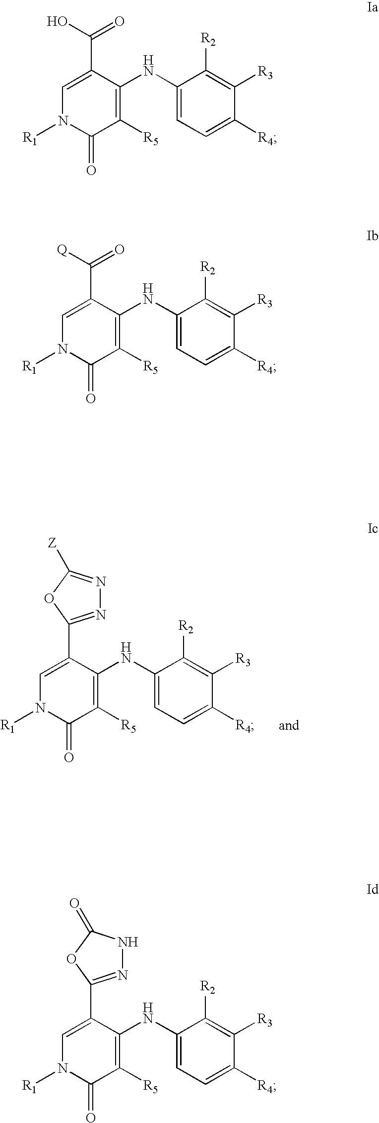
N1([R1])C(=O)C([R5])=C(NC2=CC=C([R4])C([R3])=C2[R2])C(C(=O)O)=C1.N1([R1])C(=O)C([R5])=C(NC2=CC=C([R4])C([R3])=C2[R2])C(C(=O)[Q])=C1.N1([R1])C(=O)C([R5])=C(NC2=CC=C([R4])C([R3])=C2[R2])C(C2=NN=C([Z])O2)=C1.N1([R1])C(=O)C([R5])=C(NC2=CC=C([R4])C([R3])=C2[R2])C(C2=NNC(=O)O2)=C1
